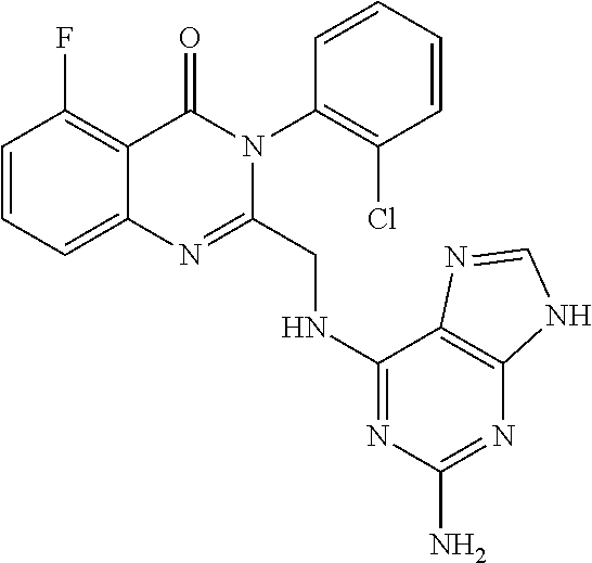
C1=CC=C2C(=C1F)C(=O)N(C1=C(Cl)C=CC=C1)C(CNC1=NC(N)=NC3=C1N=CN3)=N2
